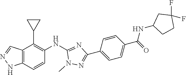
C12=C(C=CC(NC3=NC(C4=CC=C(C(NC5CCC(F)(F)C5)=O)C=C4)=NN3C)=C1C1CC1)NN=C2
